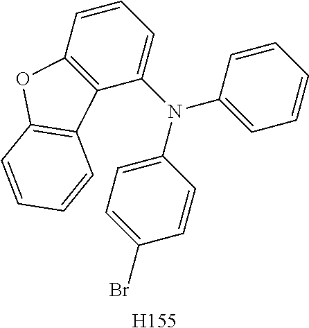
N(C1=CC=C(Br)C=C1)(C1=CC=CC2=C1C1=C(O2)C=CC=C1)C1=CC=CC=C1.[H155]
